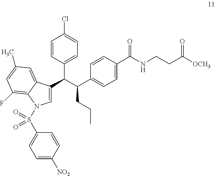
C1=C(C(C(C2=CC=C(C(NCCC([OCH3])=O)=O)C=C2)CCC)C2=CC=C(Cl)C=C2)C2=CC(C)=CC(F)=C2N1S(C1=CC=C([NO2])C=C1)(=O)=O
